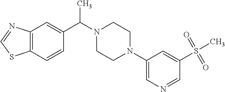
C12=C(C=CC(C(N3CCN(C4=CN=CC(S(C)(=O)=O)=C4)CC3)C)=C1)SC=N2
